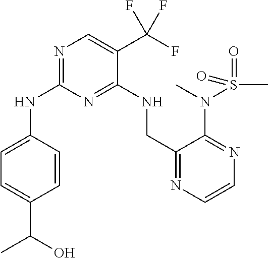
N(C1=NC=C(C(F)(F)F)C(NCC2=NC=CN=C2N(S(C)(=O)=O)C)=N1)C1=CC=C(C(O)C)C=C1
